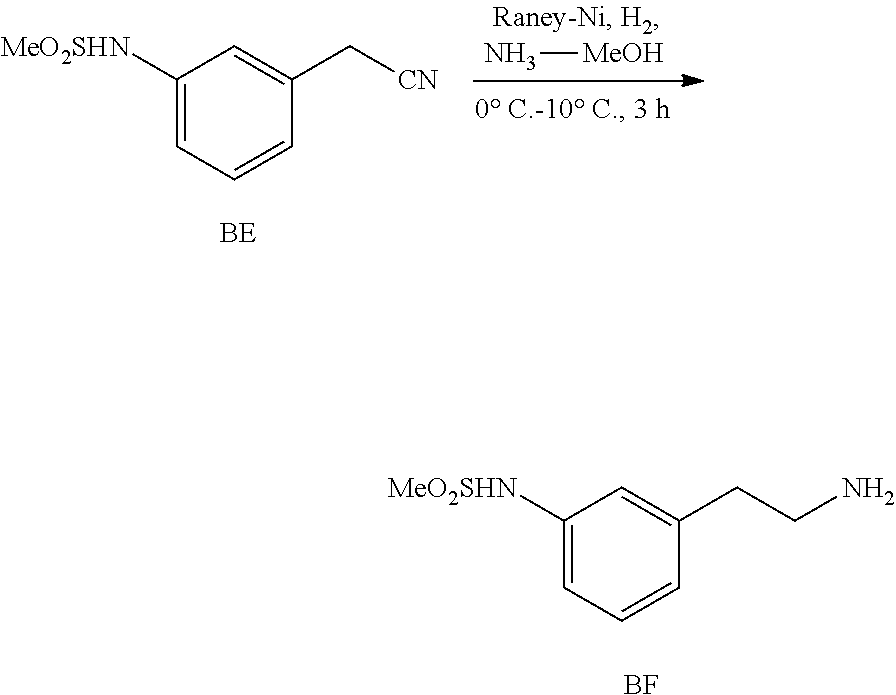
N[MeOH].C1([MeO2SHN])=CC=CC(C[CN])=C1.[BE].C1([MeO2SHN])=CC=CC(CCN)=C1.[BF]
